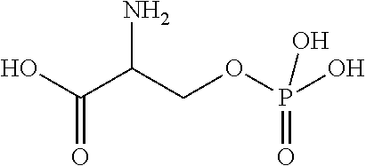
OC(C(COP(O)(O)=O)N)=O
